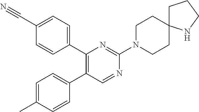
C1=C(C)C=CC(C2=C(C3=CC=C(C#N)C=C3)N=C(N3CCC4(CC3)CCCN4)N=C2)=C1
